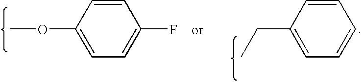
C1=CC(OC)=CC=C1F.C1=CC(CC)=CC=C1
